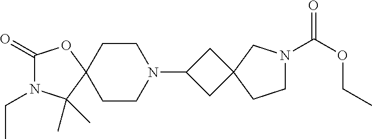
C1(=O)N(CC)C(C)(C)C2(O1)CCN(C1CC3(C1)CN(C(OCC)=O)CC3)CC2
